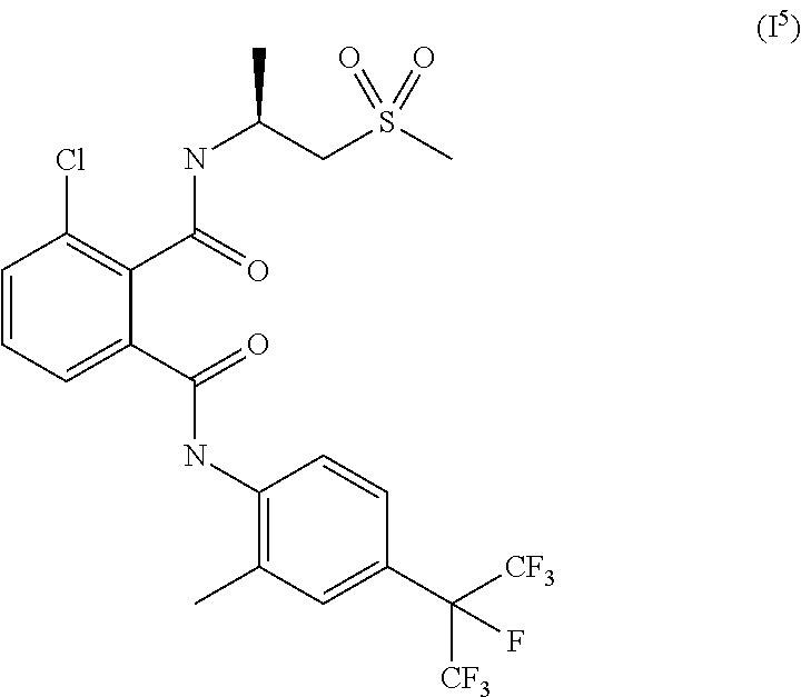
C1=CC=C(C(=O)NC2=C(C)C=C(C([CF3])([CF3])F)C=C2)C(C(=O)NC(CS(C)(=O)=O)C)=C1Cl
